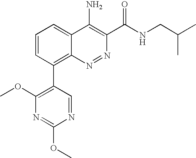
C1(C2=C3C(=CC=C2)C(N)=C(C(NCC(C)C)=O)N=N3)=C(OC)N=C(OC)N=C1
